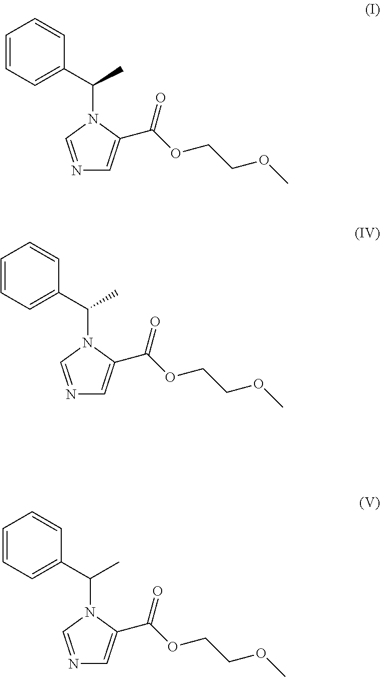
N1=CN(C(C)C2=CC=CC=C2)C(C(OCCOC)=O)=C1.N1=CN(C(C)C2=CC=CC=C2)C(C(OCCOC)=O)=C1.N1=CN(C(C)C2=CC=CC=C2)C(C(OCCOC)=O)=C1
